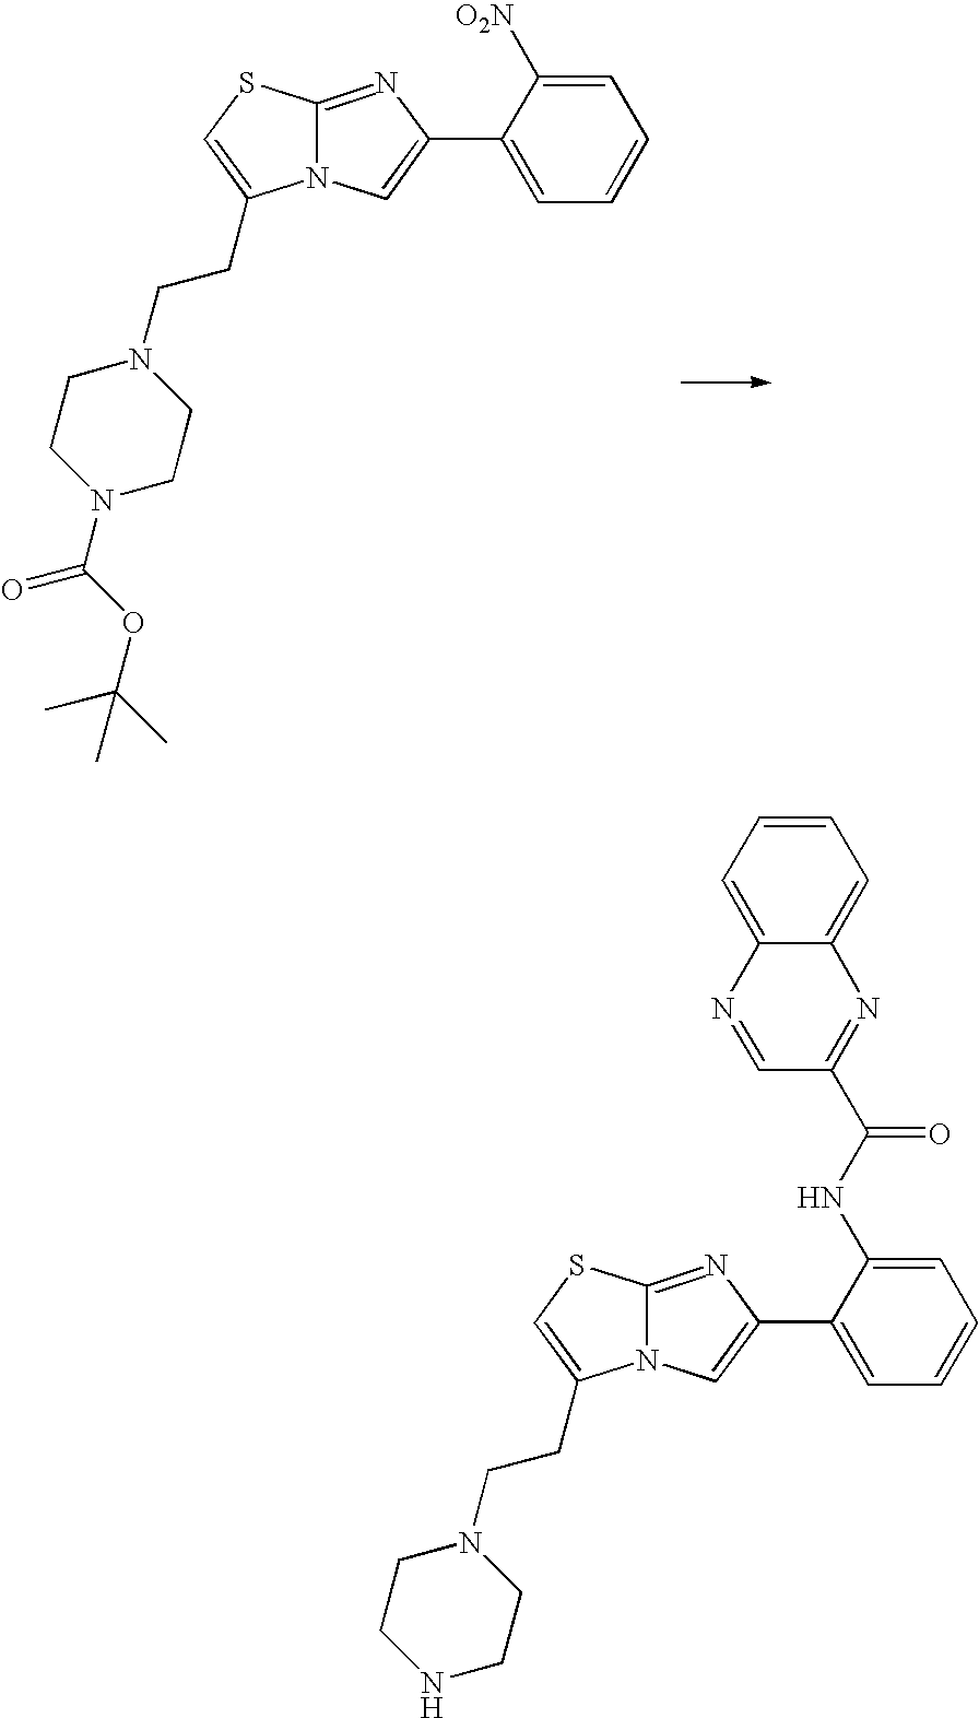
C12=NC(C3=CC=CC=C3[O2N])=CN1C(CCN1CCN(C(OC(C)(C)C)=O)CC1)=CS2.C12=NC(C3=CC=CC=C3NC(C3=NC4=CC=CC=C4N=C3)=O)=CN1C(CCN1CCNCC1)=CS2
